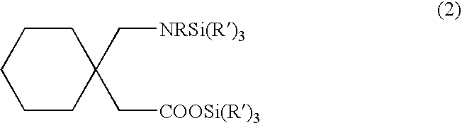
C1CCCC(C[COOSi(R)3])(C[NRSi(R)3])C1
